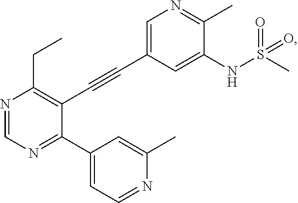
N1=CN=C(C2=CC=NC(C)=C2)C(C#CC2=CN=C(C)C(NS(C)(=O)=O)=C2)=C1CC
